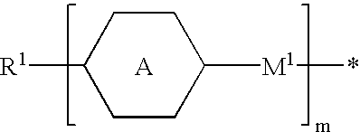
C1([R1])CCC([M1]*)CC1.[A]
